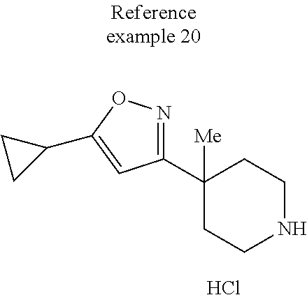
C1(C2([Me])CCNCC2)=NOC(C2CC2)=C1.Cl
